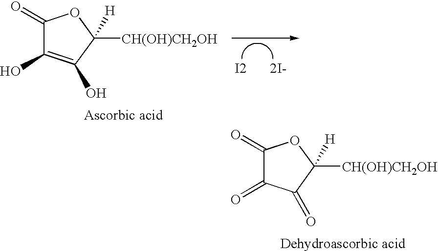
C1(=O)C(O)=C(O)C([CH(OH)CH2OH])([H])O1.[I2].[2I-].[Ascorbic acid].C1(=O)C(=O)C(=O)C([CH(OH)CH2OH])([H])O1
